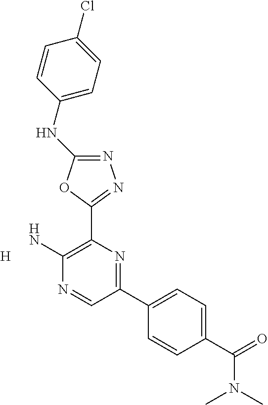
N1=C(NC2=CC=C(Cl)C=C2)OC(C2=C(N)N=CC(C3=CC=C(C(=O)N(C)C)C=C3)=N2)=N1.[H]
